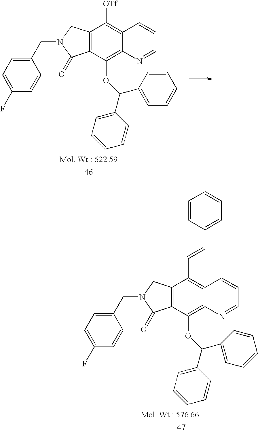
C12=C(C(OC(C3=CC=CC=C3)C3=CC=CC=C3)=C3C(=C1[OTf])C=CC=N3)C(=O)N(CC1=CC=C(F)C=C1)C2.C12=C(C(OC(C3=CC=CC=C3)C3=CC=CC=C3)=C3C(=C1C=CC1=CC=CC=C1)C=CC=N3)C(=O)N(CC1=CC=C(F)C=C1)C2
